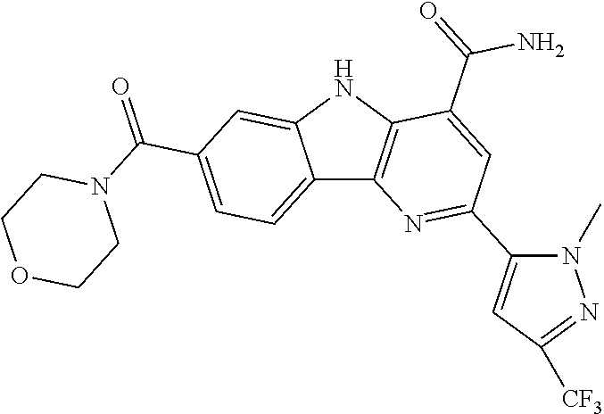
C12=CC=C(C(=O)N3CCOCC3)C=C1NC1=C2N=C(C2=CC([CF3])=NN2C)C=C1C(=O)N
